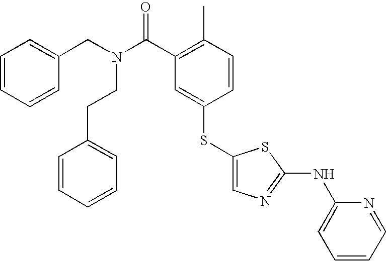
C1=CC=CC(CN(C(C2=C(C)C=CC(SC3=CN=C(NC4=CC=CC=N4)S3)=C2)=O)CCC2=CC=CC=C2)=C1
